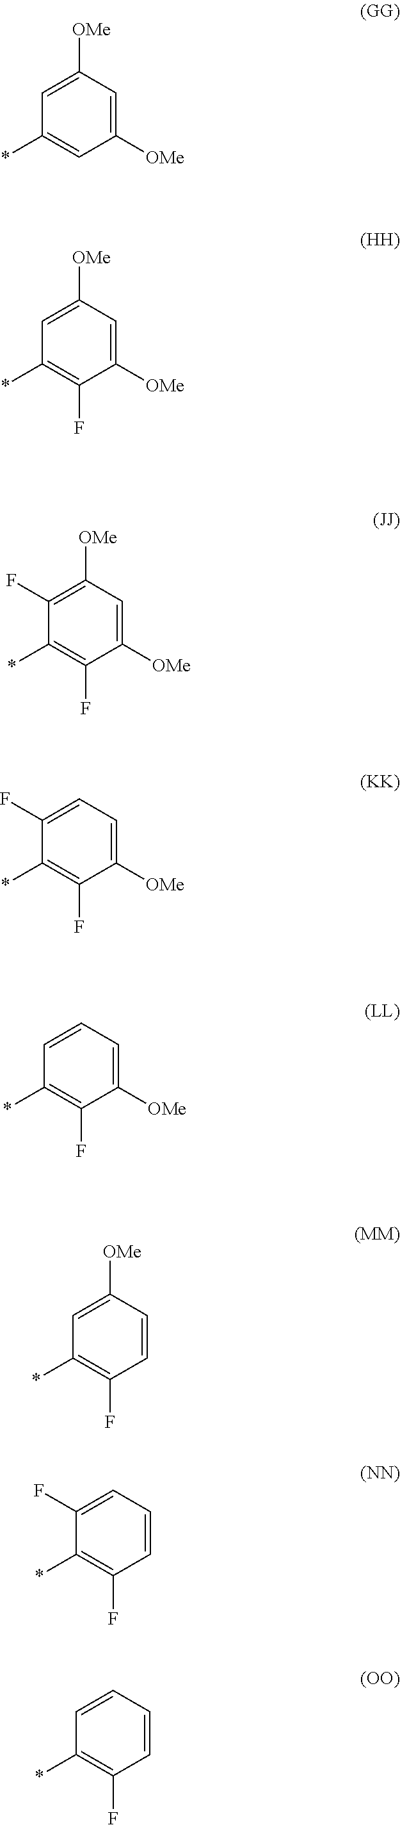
C1([OMe])=CC([OMe])=CC(*)=C1.C1([OMe])=CC([OMe])=CC(*)=C1F.C1([OMe])=CC([OMe])=C(F)C(*)=C1F.C1([OMe])=CC=C(F)C(*)=C1F.C1([OMe])=CC=CC(*)=C1F.C1=CC([OMe])=CC(*)=C1F.C1=CC=C(F)C(*)=C1F.C1=CC=CC(*)=C1F
